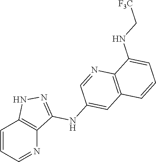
C1=CC=NC2=C1NN=C2NC1=CC2=C(N=C1)C(NC[F3C])=CC=C2
